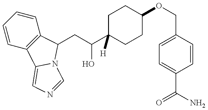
C1=CC=CC2=C1C1=CN=CN1C2CC(O)C1([H])CCC(OCC2=CC=C(C(N)=O)C=C2)CC1
